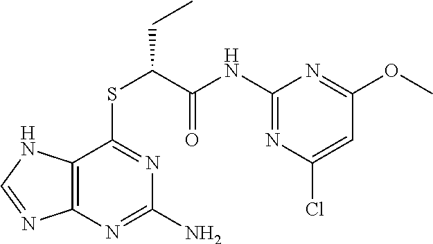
C12=C(N=C(N)N=C1SC(C(NC1=NC(Cl)=CC(OC)=N1)=O)CC)N=CN2
